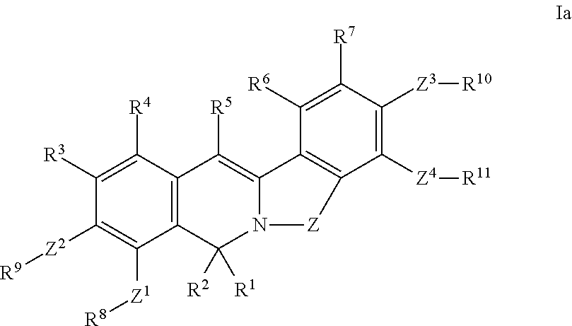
C12=C(C([R4])=C([R3])C([Z2][R9])=C1[Z1][R8])C([R5])=C1N(C2([R2])[R1])[Z]C2=C1C([R6])=C([R7])C([Z3][R10])=C2[Z4][R11]
